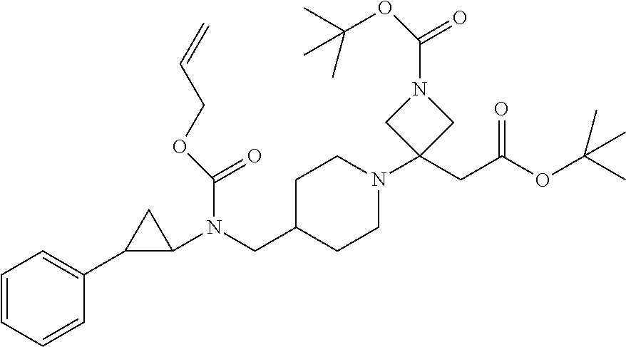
C1=CC=CC(C2C(N(CC3CCN(C4(CC(OC(C)(C)C)=O)CN(C(OC(C)(C)C)=O)C4)CC3)C(OCC=C)=O)C2)=C1
